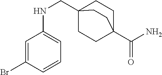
C1=C(Br)C=CC=C1NCC12CCC(C(=O)N)(CC1)CC2
